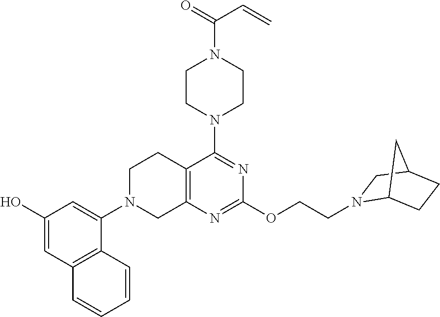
C12=C(N=C(OCCN3C4CCC(C3)C4)N=C1N1CCN(C(=O)C=C)CC1)CN(C1=CC(O)=CC3=C1C=CC=C3)CC2
